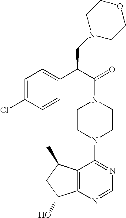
C(N1CCN(C2=NC=NC3=C2C(C)CC3O)CC1)(C(C1=CC=C(Cl)C=C1)CN1CCOCC1)=O
